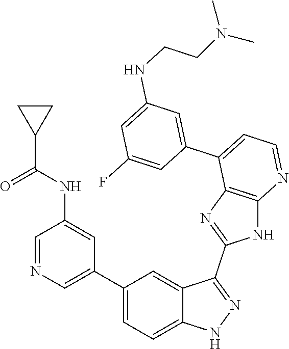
C1=NC=C(C2=CC=C3C(=C2)C(C2=NC4=C(N2)N=CC=C4C2=CC(NCCN(C)C)=CC(F)=C2)=NN3)C=C1NC(C1CC1)=O
